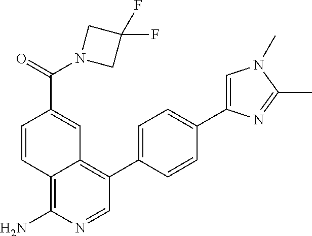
C12=C(N)N=CC(C3=CC=C(C4=CN(C)C(C)=N4)C=C3)=C1C=C(C(=O)N1CC(F)(F)C1)C=C2
